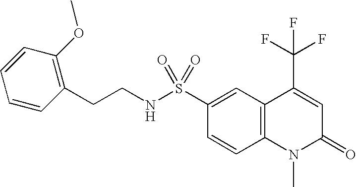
C12=C(C=CC(S(NCCC3=C(OC)C=CC=C3)(=O)=O)=C1)N(C)C(=O)C=C2C(F)(F)F
